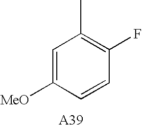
C1=C([MeO])C=CC(F)=C1C
